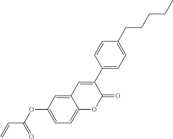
C1=C(OC(C=C)=O)C=C2C(=C1)OC(=O)C(C1=CC=C(CCCCC)C=C1)=C2
